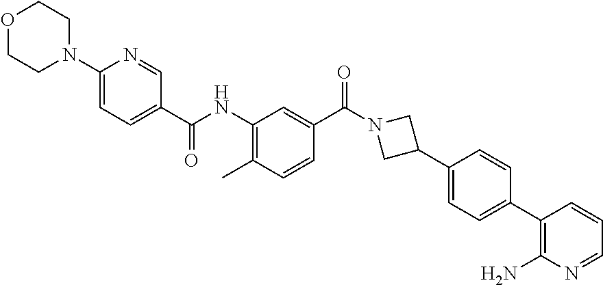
C1(C(NC2=C(C)C=CC(C(N3CC(C4=CC=C(C5=C(N)N=CC=C5)C=C4)C3)=O)=C2)=O)=CC=C(N2CCOCC2)N=C1
